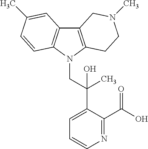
C12=C(N(CC(C3=CC=CN=C3C(O)=O)(C)O)C3=C1C=C(C)C=C3)CCN(C)C2
